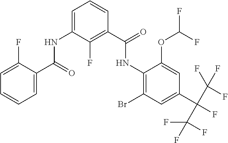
C1=C(F)C(C(=O)NC2=CC=CC(C(=O)NC3=C(Br)C=C(C(C(F)(F)F)(C(F)(F)F)F)C=C3OC(F)F)=C2F)=CC=C1
